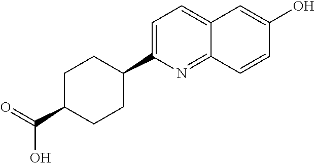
C12=CC=C(C3CCC(C(=O)O)CC3)N=C1C=CC(O)=C2
